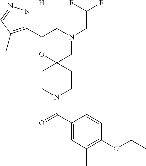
N1(CC(F)F)CC2(OC(C3=C(C)C=NN3)C1)CCN(C(C1=CC(C)=C(OC(C)C)C=C1)=O)CC2.[H]
